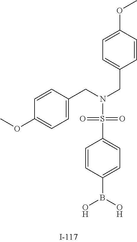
COC1=CC=C(CN(S(=O)(=O)C2=CC=C(B(O)O)C=C2)CC2=CC=C(OC)C=C2)C=C1
